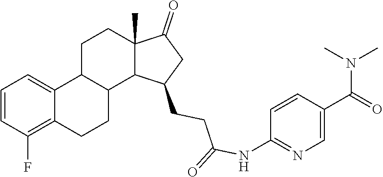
C1=CC(F)=C2C(=C1)C1C(CC2)C2C(C)(CC1)C(=O)CC2CCC(NC1=NC=C(C(=O)N(C)C)C=C1)=O
